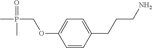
C1=CC(CCCN)=CC=C1OCP(C)(=O)C
